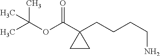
CC(OC(C1(CCCCN)CC1)=O)(C)C
